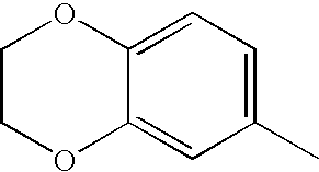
C1COC2=CC(C)=CC=C2O1
